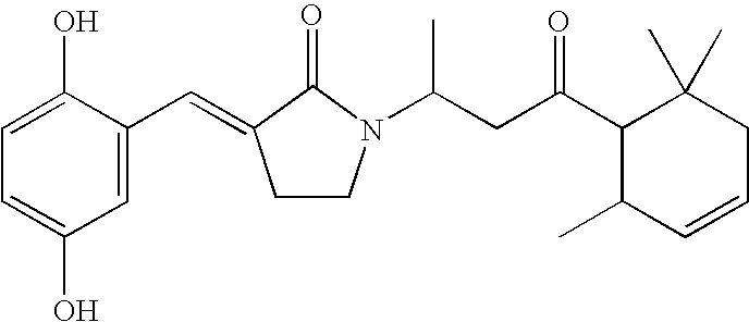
C1=C(O)C(C=C2CCN(C(CC(C3C(C)(C)CC=CC3C)=O)C)C2=O)=CC(O)=C1
